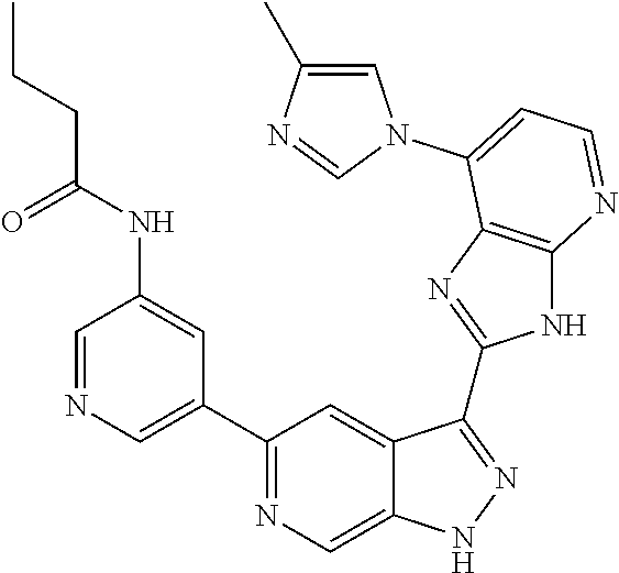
C1=NC=C(C2=NC=C3C(=C2)C(C2=NC4=C(N2)N=CC=C4N2C=C(C)N=C2)=NN3)C=C1NC(CCC)=O
